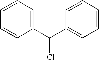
C1=CC=CC(C(C2=CC=CC=C2)Cl)=C1
